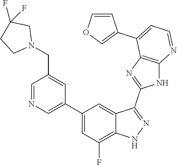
C1=NC=C(C2=CC(F)=C3C(=C2)C(C2=NC4=C(N2)N=CC=C4C2=COC=C2)=NN3)C=C1CN1CC(F)(F)CC1
